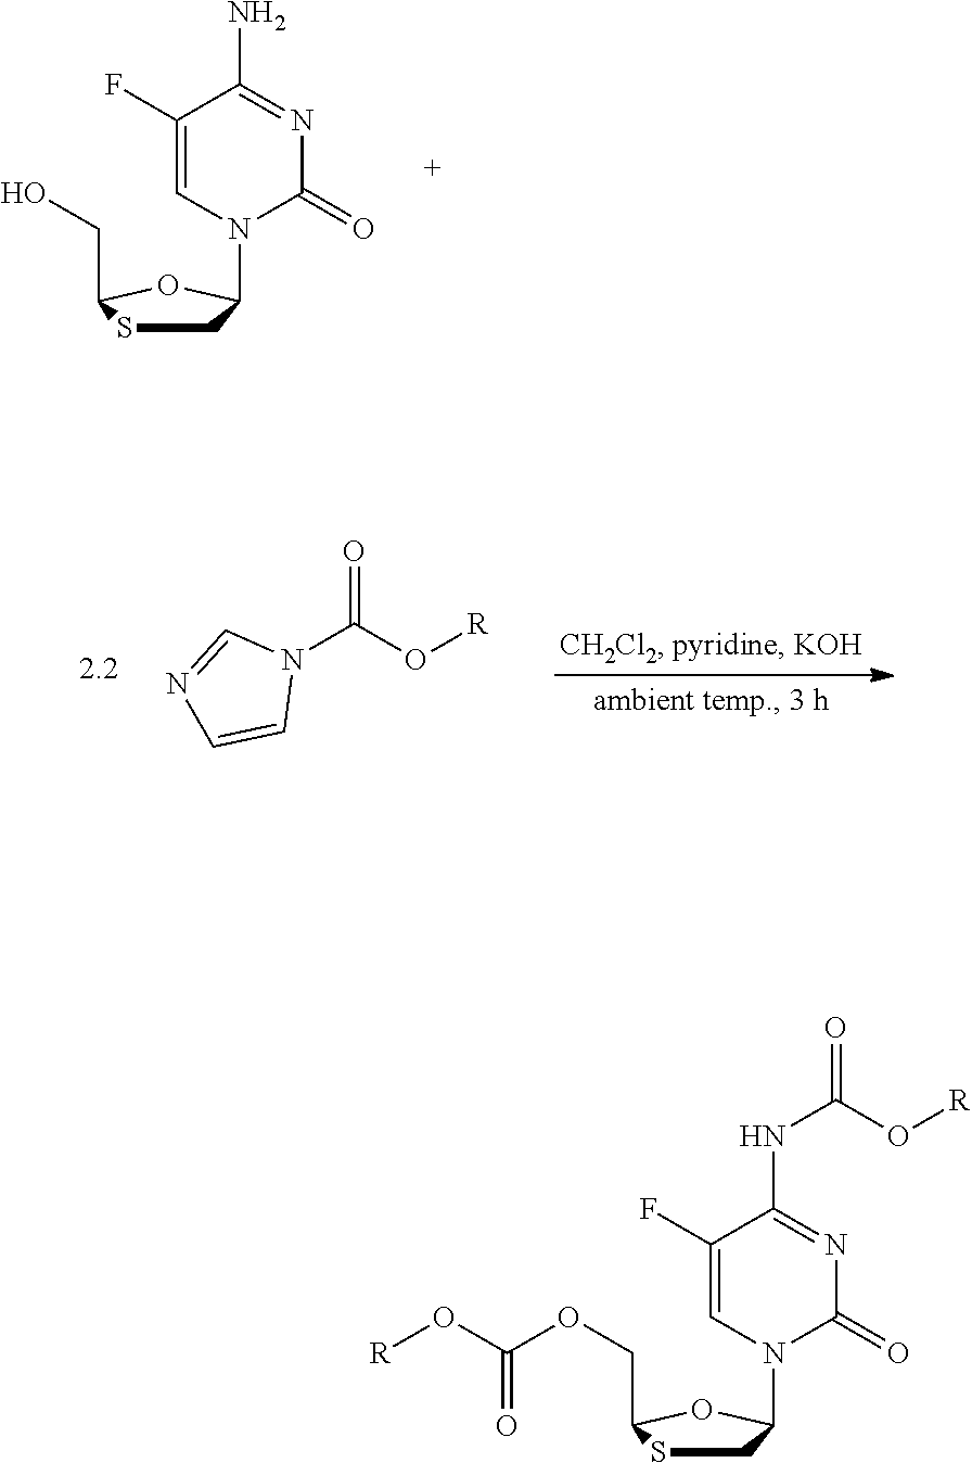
C1(F)=CN(C2CSC(CO)O2)C(=O)N=C1N.N1(C(O[R])=O)C=NC=C1.C1(F)=CN(C2CSC(COC(O[R])=O)O2)C(=O)N=C1NC(=O)O[R]
